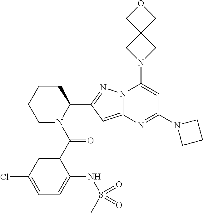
C1N(C(C2=CC(Cl)=CC=C2NS(C)(=O)=O)=O)C(C2=NN3C(=C2)N=C(N2CCC2)C=C3N2CC3(C2)COC3)CCC1
